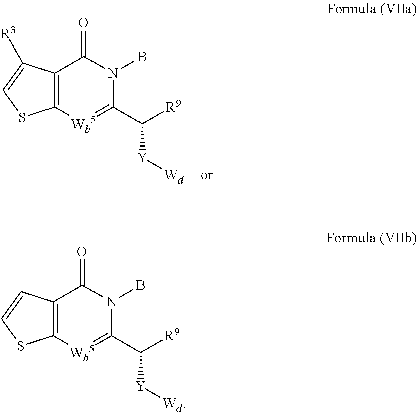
C12=C([Wb5]=C(C([Y][Wd])[R9])N(B)C1=O)SC=C2.C12=C([Wb5]=C(C([Y][Wd])[R9])N(B)C1=O)SC=C2[R3]
